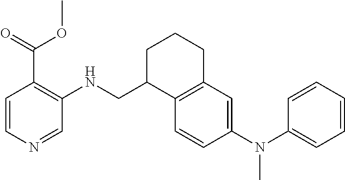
C1(N(C2=CC=CC=C2)C)=CC2=C(C=C1)C(CNC1=C(C(=O)OC)C=CN=C1)CCC2
